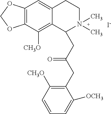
[I-].C12=C(C([CH3O])=C3C(=C1)CCN(C)(C)C3CC(CC1=C([CH3O])C=CC=C1[OCH3])=O)OCO2
